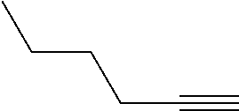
C(C#C)CCC
